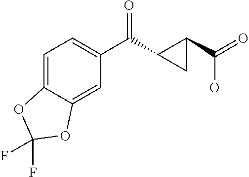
C12=CC(C(=O)C3C(C(O)=O)C3)=CC=C1OC(F)(F)O2
